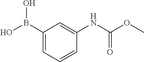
C1(B(O)O)=CC=CC(NC(OC)=O)=C1
